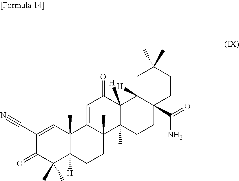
C1(C#N)=CC2(C)C([H])(C(C)(C)C1=O)CCC1(C)C2=CC(=O)C2([H])C1(C)CCC1(C(=O)N)C2([H])CC(C)(C)CC1
